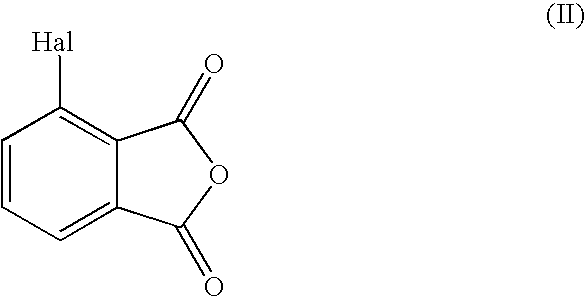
C1=CC=C2C(=C1[Hal])C(=O)OC2=O
